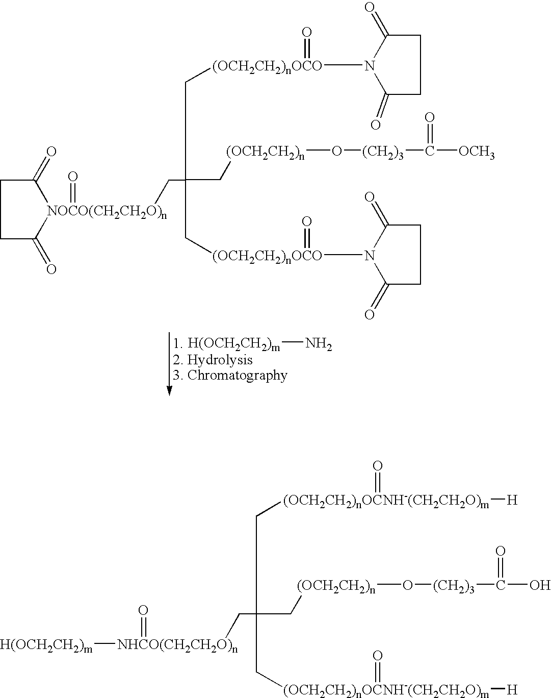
[H(OCH2CH2)m]N.C([(OCH2CH2)nOCO](N1C(=O)CCC1=O)=O)C(C[(OCH2CH2)nOCO](=O)N1C(=O)CCC1=O)(C[(OCH2CH2)n]O[(CH2)3]C([OCH3])=O)C[NOCO(CH2CH2O)n]1(=O)C(=O)CCC1=O.C([(OCH2CH2)nOCNH-(CH2CH2O)m](=O)[H])C(C[(OCH2CH2)nOCNH-(CH2CH2O)m](=O)[H])(C[(OCH2CH2)n]O[(CH2)3]C(O)=O)C[NHCO(CH2CH2O)n]([H(OCH2CH2)m])=O
